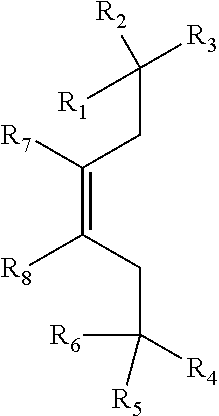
C(CC(=C(CC([R6])([R4])[R5])[R8])[R7])([R1])([R2])[R3]
